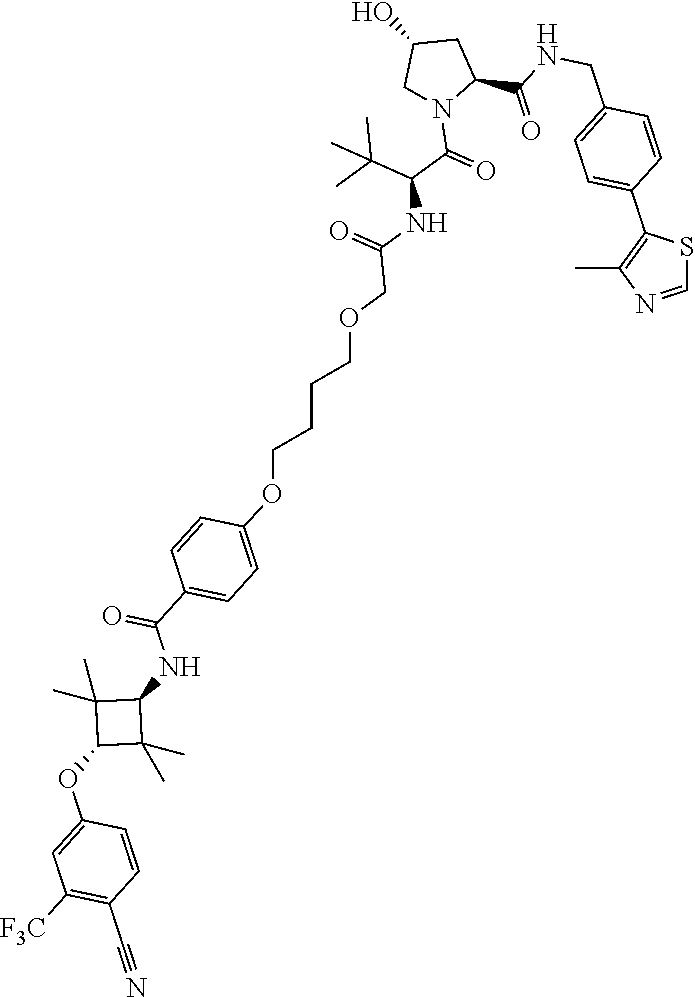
S1C=NC(C)=C1C1=CC=C(CNC(=O)C2CC(O)CN2C(=O)C(NC(COCCCCOC2=CC=C(C(=O)NC3C(C)(C)C(OC4=CC([F3C])=C(C#N)C=C4)C3(C)C)C=C2)=O)C(C)(C)C)C=C1
